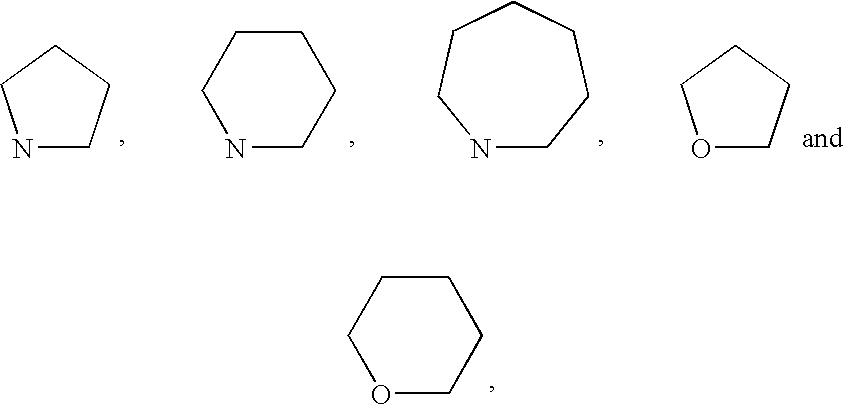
N1CCCC1.N1CCCCC1.N1CCCCCC1.O1CCCC1.O1CCCCC1
